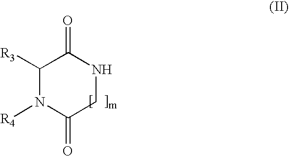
C1([R3])N([R4])C(=O)CNC1=O
